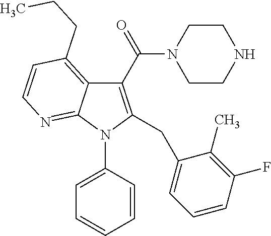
C1(C(=O)N2CCNCC2)=C(CC2=CC=CC(F)=C2C)N(C2=CC=CC=C2)C2=NC=CC(CCC)=C12
